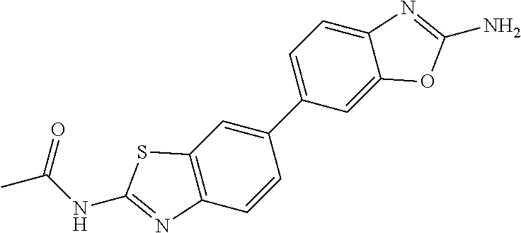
C12=CC=C(C3=CC4=C(C=C3)N=C(NC(C)=O)S4)C=C1OC(N)=N2
